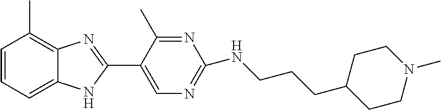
C1=CC=C2C(=C1C)N=C(C1=CN=C(NCCCC3CCN(C)CC3)N=C1C)N2
